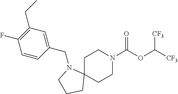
N1(CC2=CC(CC)=C(F)C=C2)CCCC12CCN(C(OC([CF3])[CF3])=O)CC2
